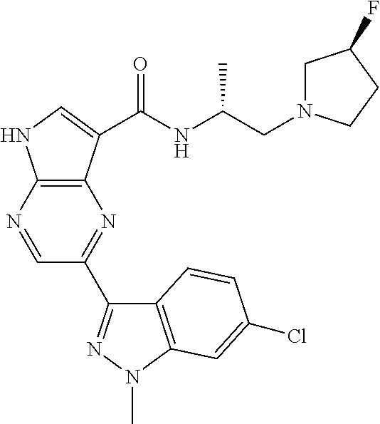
C12=C(N=CC(C3=NN(C)C4=C3C=CC(Cl)=C4)=N1)NC=C2C(NC(CN1CC(F)CC1)C)=O
